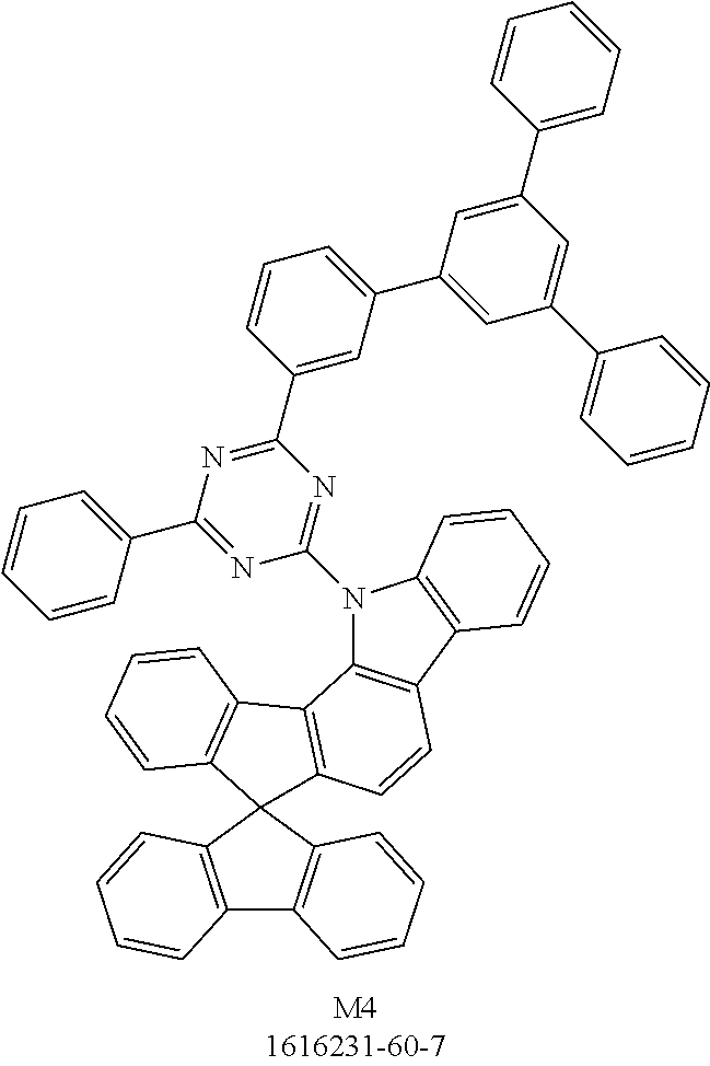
N1(C2=NC(C3=CC(C4=CC(C5=CC=CC=C5)=CC(C5=CC=CC=C5)=C4)=CC=C3)=NC(C3=CC=CC=C3)=N2)C2=C(C3=C1C=CC=C3)C=CC1=C2C2=C(C=CC=C2)C12C1=C(C3=C2C=CC=C3)C=CC=C1
